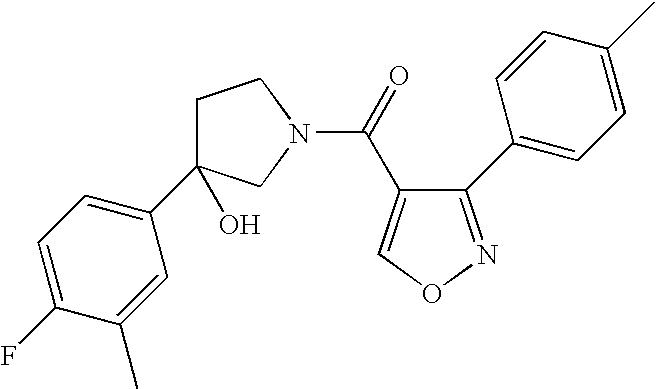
C1(F)=CC=C(C2(O)CCN(C(=O)C3=CON=C3C3=CC=C(C)C=C3)C2)C=C1C
